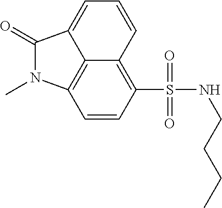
C12=C3C=CC(S(NCCCC)(=O)=O)=C1C=CC=C2C(=O)N3C
